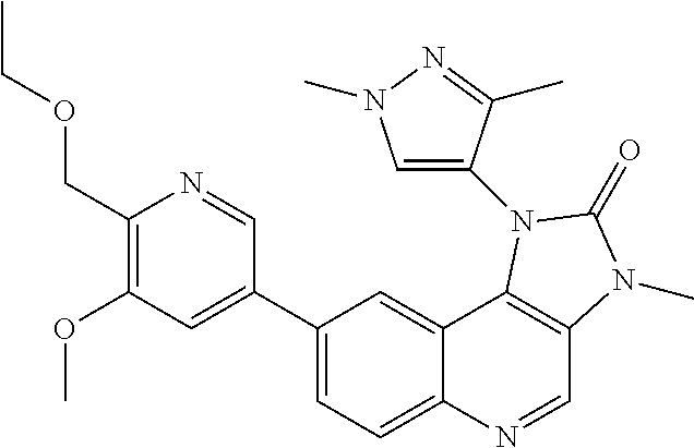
C1(COCC)=C(OC)C=C(C2=CC=C3C(=C2)C2=C(C=N3)N(C)C(=O)N2C2=CN(C)N=C2C)C=N1
